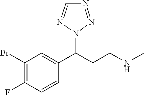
C(CCNC)(N1N=NC=N1)C1=CC(Br)=C(F)C=C1
